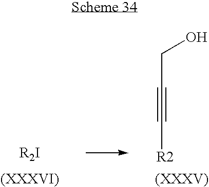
C(C#C[R2])O.[R2I]
